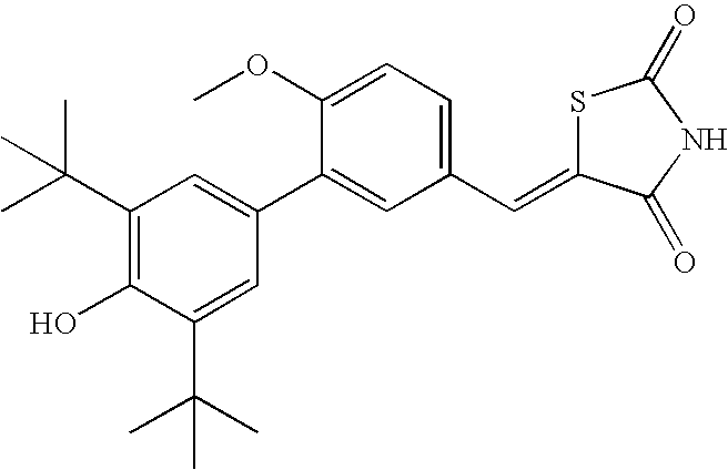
C1(O)=C(C(C)(C)C)C=C(C2=CC(C=C3SC(=O)NC3=O)=CC=C2OC)C=C1C(C)(C)C
